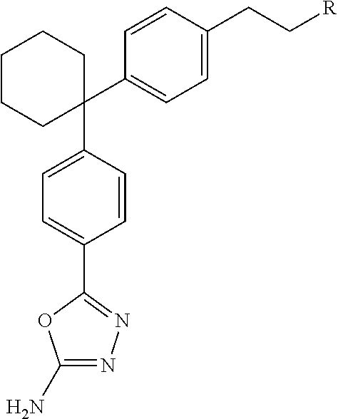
C1(C2=CC=C(CC[R])C=C2)(C2=CC=C(C3=NN=C(N)O3)C=C2)CCCCC1
